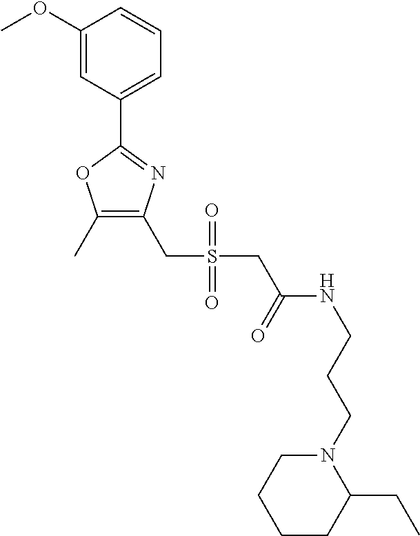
C1(OC)=CC(C2=NC(CS(=O)(=O)CC(=O)NCCCN3CCCCC3CC)=C(C)O2)=CC=C1
